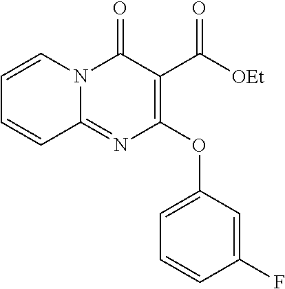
C1=CN2C(=NC(OC3=CC=CC(F)=C3)=C(C([OEt])=O)C2=O)C=C1
